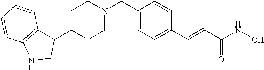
C1N(CC2=CC=C(C=CC(NO)=O)C=C2)CCC(C2C3=C(NC2)C=CC=C3)C1
